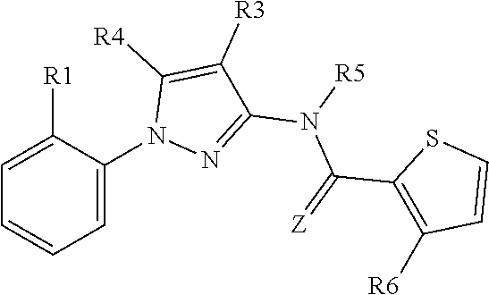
C1(C(=[Z])N([R5])C2=NN(C3=CC=CC=C3[R1])C([R4])=C2[R3])=C([R6])C=CS1
